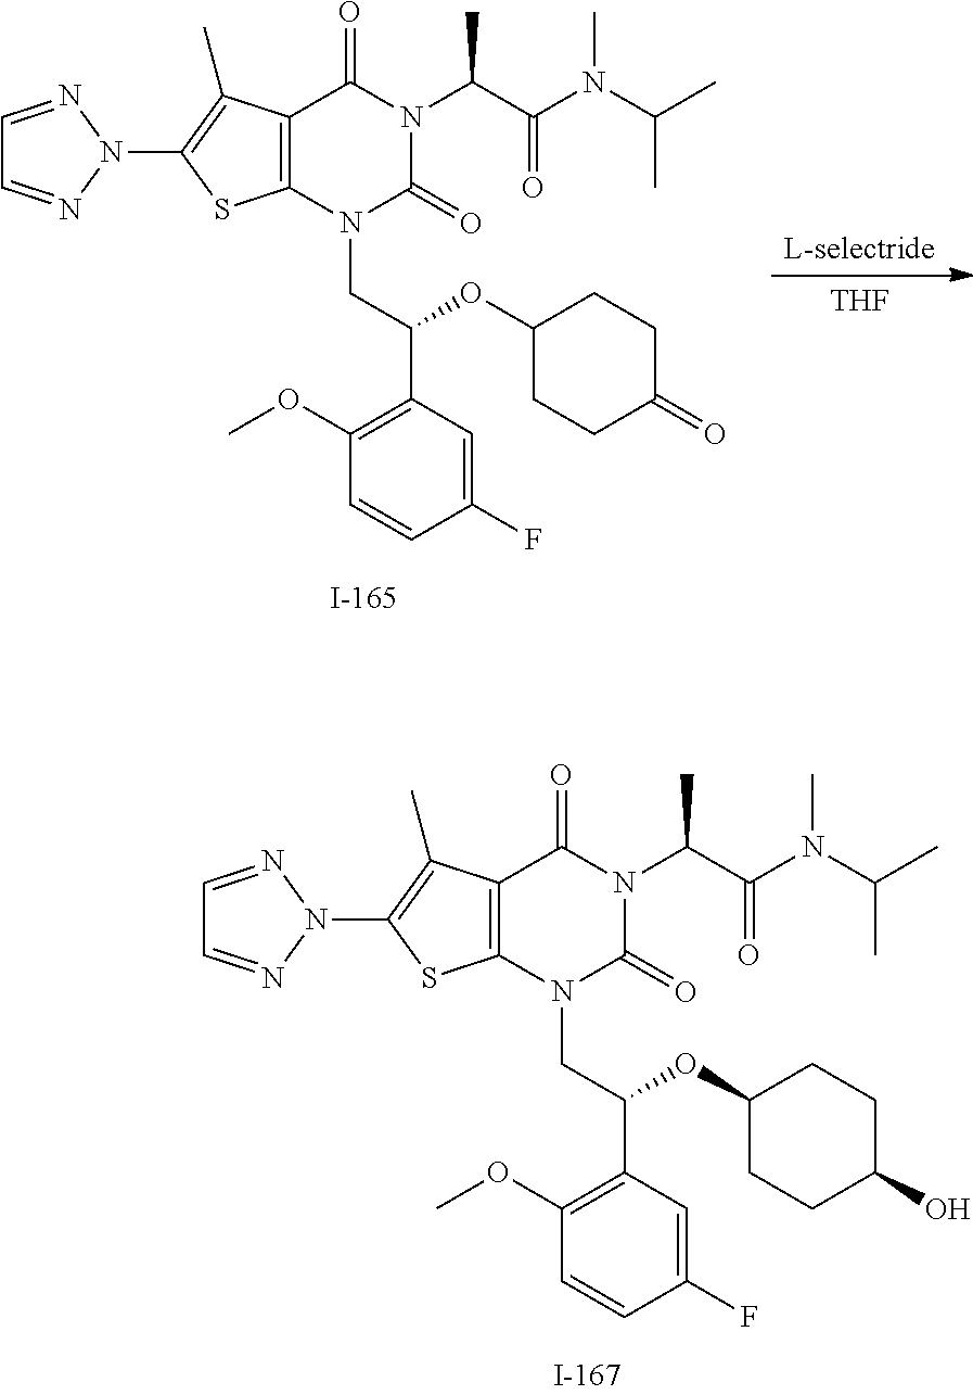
C12=C(N(CC(C3=C(OC)C=CC(F)=C3)OC3CCC(O)CC3)C(=O)N(C(C(N(C(C)C)C)=O)C)C1=O)SC(N1N=CC=N1)=C2C.[THF].[L-selectride].C12=C(N(CC(C3=C(OC)C=CC(F)=C3)OC3CCC(=O)CC3)C(=O)N(C(C(N(C(C)C)C)=O)C)C1=O)SC(N1N=CC=N1)=C2C
